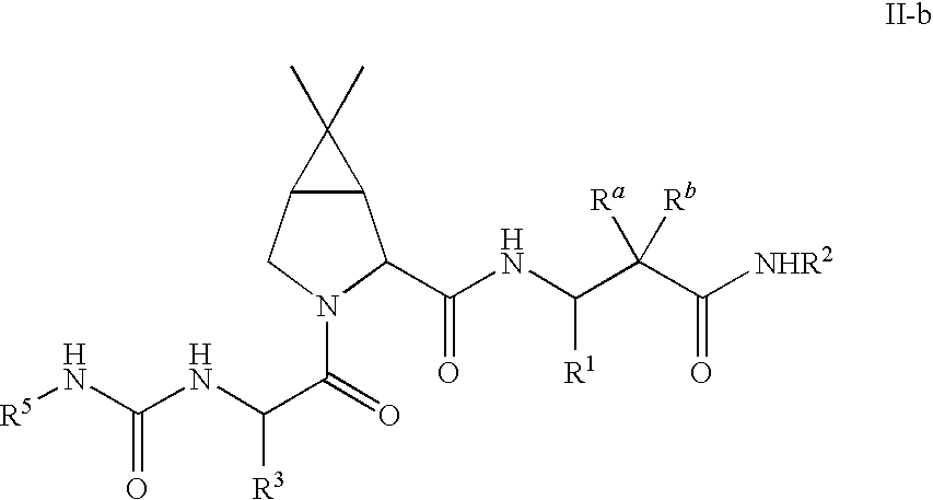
C12C(CN(C(=O)C(NC(N[R5])=O)[R3])C1C(NC(C(C([NHR2])=O)([Ra])[Rb])[R1])=O)C2(C)C
